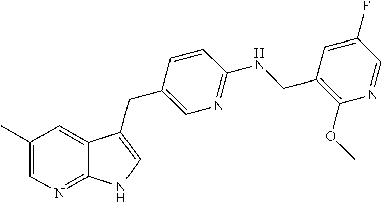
C1(C)=CN=C2C(=C1)C(CC1=CN=C(NCC3=C(OC)N=CC(F)=C3)C=C1)=CN2
